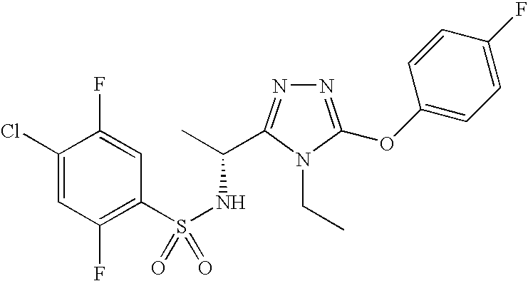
S(NC(C)C1=NN=C(OC2=CC=C(F)C=C2)N1CC)(=O)(C1=C(F)C=C(Cl)C(F)=C1)=O
